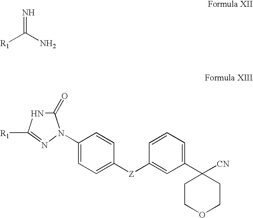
C1=C(N2C(=O)NC([R1])=N2)C=CC([Z]C2=CC(C3([CN])CCOCC3)=CC=C2)=C1.[R1]C(N)=N
